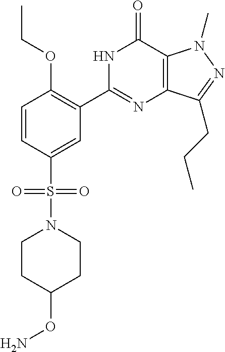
S(C1=CC(C2=NC3=C(C(=O)N2)N(C)N=C3CCC)=C(OCC)C=C1)(N1CCC(ON)CC1)(=O)=O
